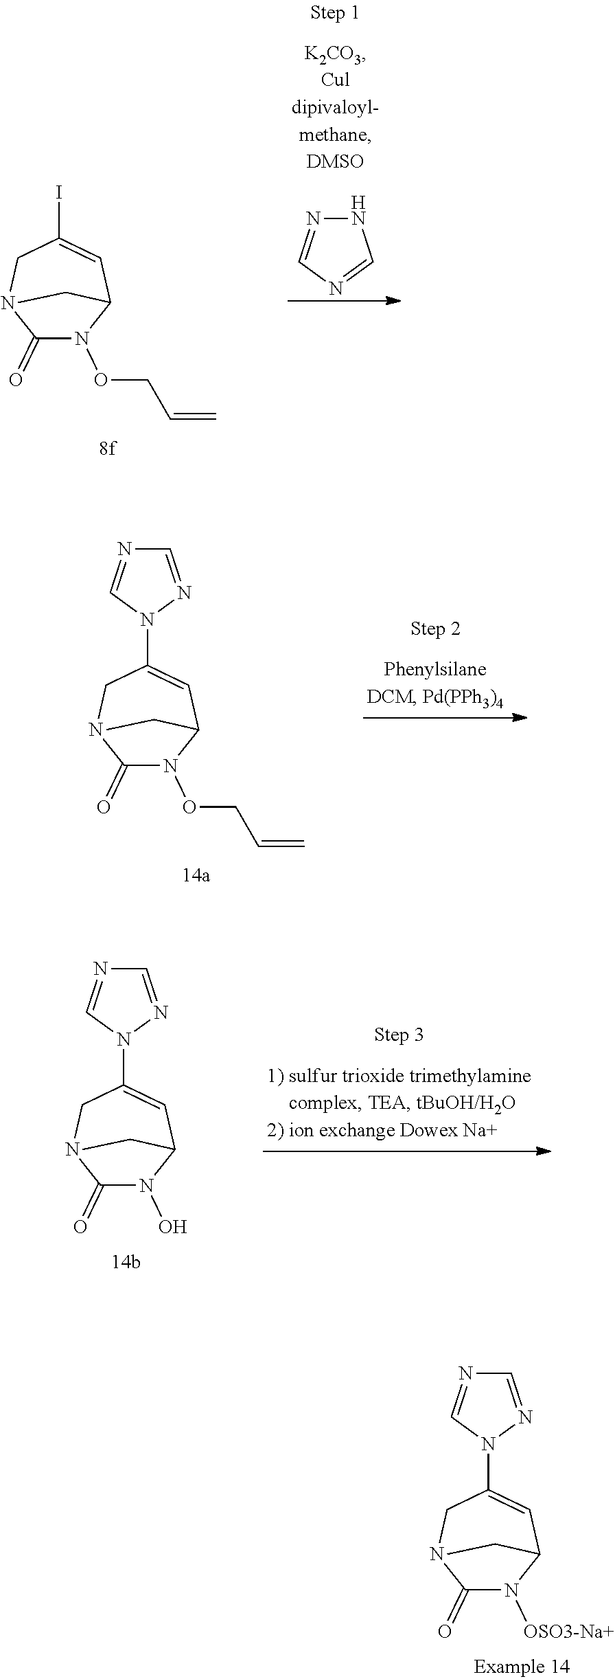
C1(=O)N(OCC=C)C2C=C(I)CN1C2.N1=CN=CN1.C1(=O)N(OCC=C)C2C=C(N3N=CN=C3)CN1C2.C1(=O)N(O)C2C=C(N3N=CN=C3)CN1C2.C1(=O)N([OSO3-Na+])C2C=C(N3N=CN=C3)CN1C2
